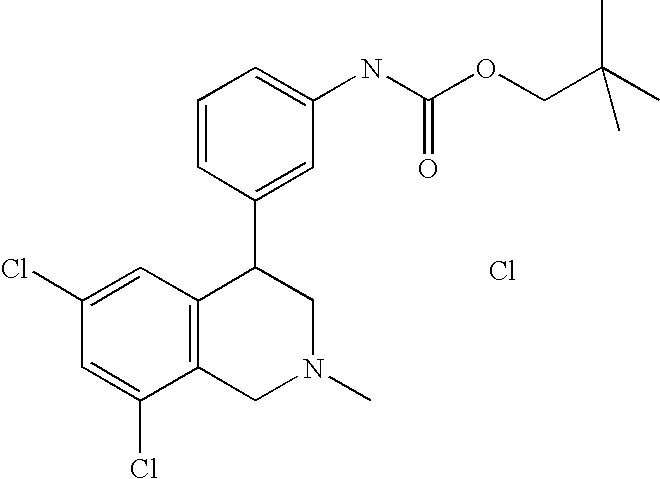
Cl.C1(Cl)=CC(Cl)=CC2=C1CN(C)CC2C1=CC(NC(OCC(C)(C)C)=O)=CC=C1
